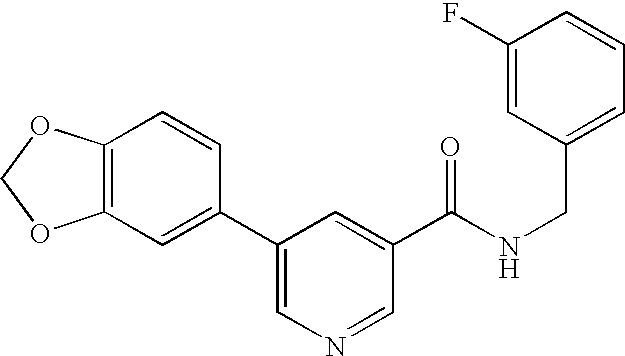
C12=C(C=C(C3=CN=CC(C(NCC4=CC=CC(F)=C4)=O)=C3)C=C1)OCO2
